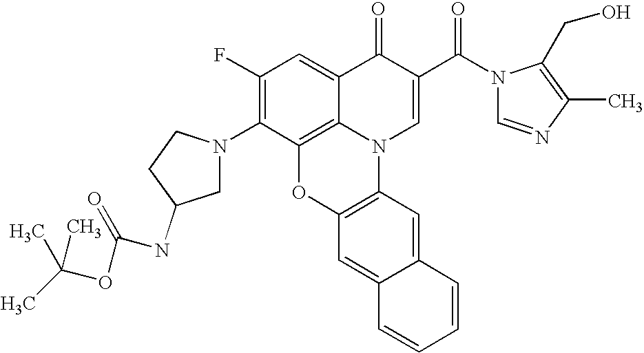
C1(F)=C(N2CC(NC(OC(C)(C)C)=O)CC2)C2=C3C(=C1)C(=O)C(C(N1C=NC(C)=C1CO)=O)=CN3C1=C(O2)C=C2C(=C1)C=CC=C2
